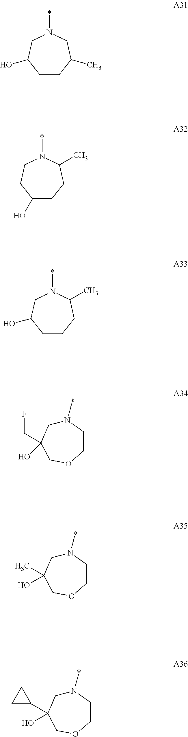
C1CC(C)CN(*)CC1O.C1(O)CCC(C)N(*)CC1.C1CCC(C)N(*)CC1O.N1(*)CC(O)(CF)COCC1.N1(*)CC(C)(O)COCC1.N1(*)CC(O)(C2CC2)COCC1
